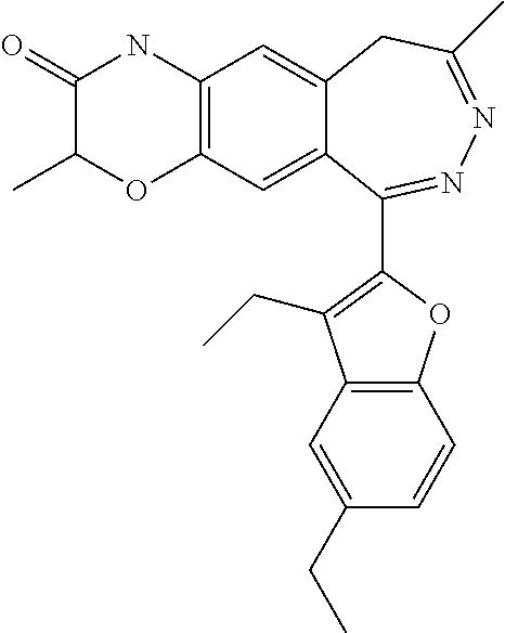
C12=C(C=C3C(=C1)CC(C)=NN=C3C1=C(CC)C3=C(O1)C=CC(CC)=C3)OC(C)C(=O)N2
